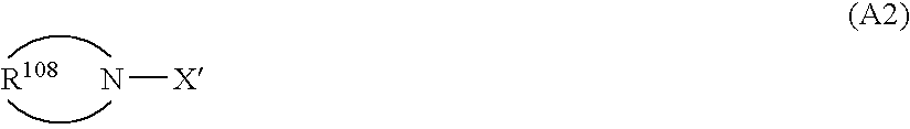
N[X].[R108]
